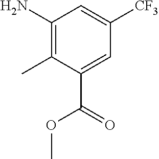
C1(N)=C(C)C(C(=O)OC)=CC([CF3])=C1
